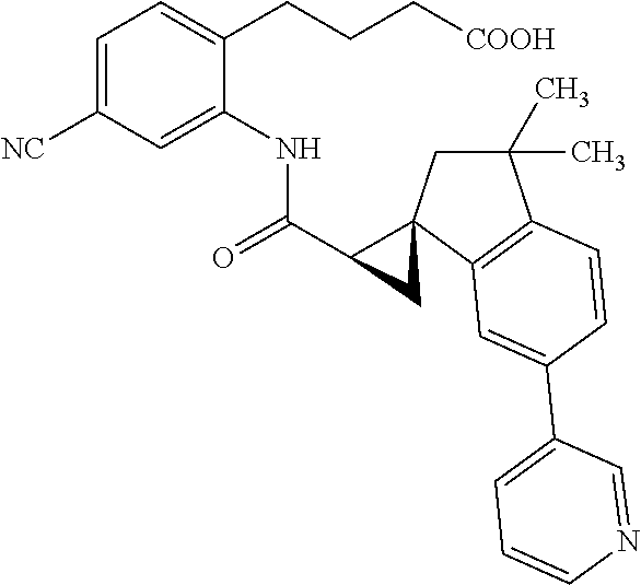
C1(C(=O)NC2=CC([NC])=CC=C2CCC[COOH])CC12CC(C)(C)C1=C2C=C(C2=CC=CN=C2)C=C1
